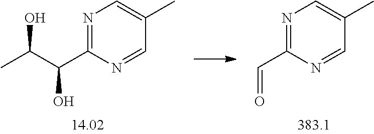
CC(C(C1=NC=C(C)C=N1)O)O.C(C1=NC=C(C)C=N1)=O
